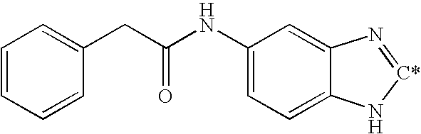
C1(NC(CC2=CC=CC=C2)=O)=CC=C2C(=C1)N=[C*]N2
